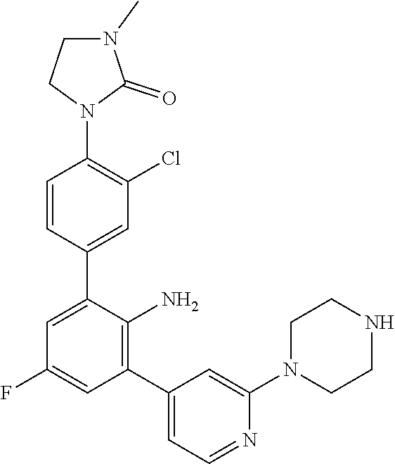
C1N(C)C(=O)N(C2=C(Cl)C=C(C3=CC(F)=CC(C4=CC=NC(N5CCNCC5)=C4)=C3N)C=C2)C1
